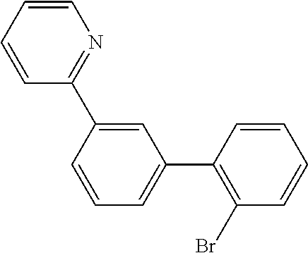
C1=CC=CC(C2=CC(C3=C(Br)C=CC=C3)=CC=C2)=N1
